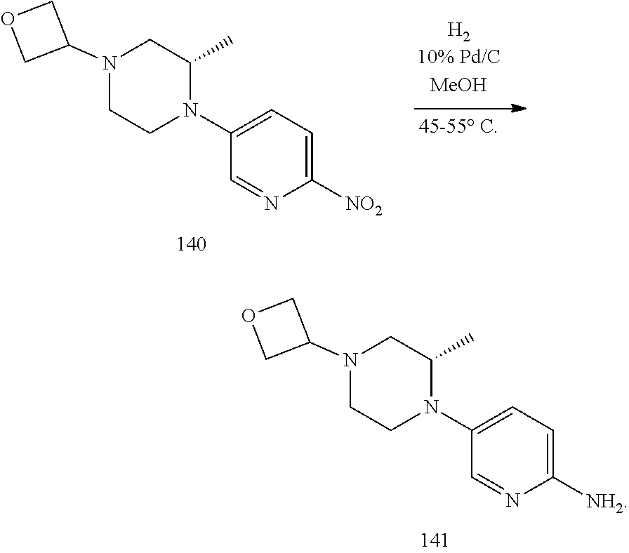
C1(N2C(C)CN(C3COC3)CC2)=CC=C([NO2])N=C1.C1(N2C(C)CN(C3COC3)CC2)=CC=C([NH2])N=C1
